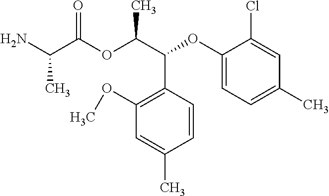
CC(C(=O)OC(C(C1=C(OC)C=C(C)C=C1)OC1=CC=C(C)C=C1Cl)C)N
